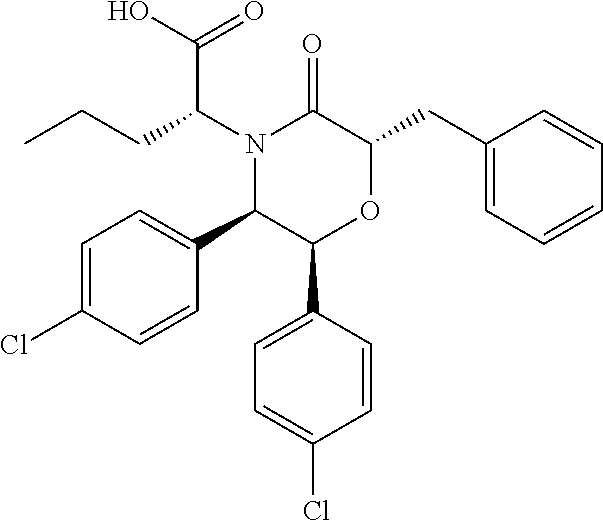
N1(C(CCC)C(O)=O)C(C2=CC=C(Cl)C=C2)C(C2=CC=C(Cl)C=C2)OC(CC2=CC=CC=C2)C1=O
